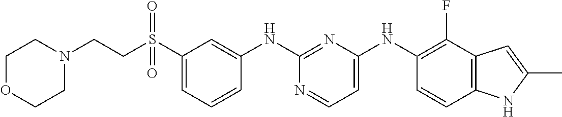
C1N(CCS(C2=CC=CC(NC3=NC(NC4=C(F)C5=C(C=C4)NC(C)=C5)=CC=N3)=C2)(=O)=O)CCOC1
